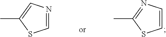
C1=CSC(C)=N1.N1=CSC(C)=C1
